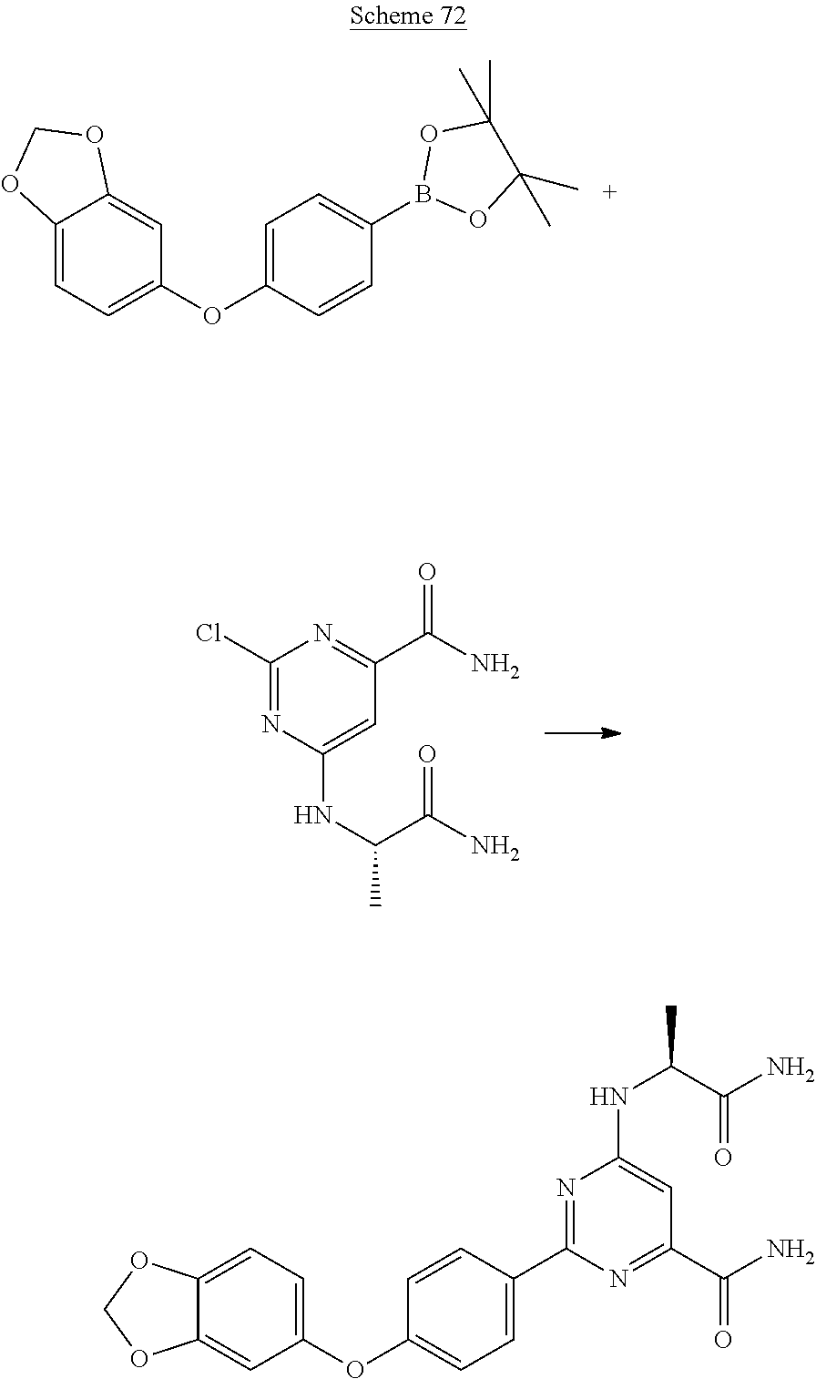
C1(Cl)=NC(NC(C)C(N)=O)=CC(C(N)=O)=N1.O(C1=CC=C(B2OC(C)(C)C(C)(C)O2)C=C1)C1=CC=C2C(=C1)OCO2.C1(C2=CC=C(OC3=CC=C4C(=C3)OCO4)C=C2)=NC(NC(C)C(N)=O)=CC(C(N)=O)=N1
